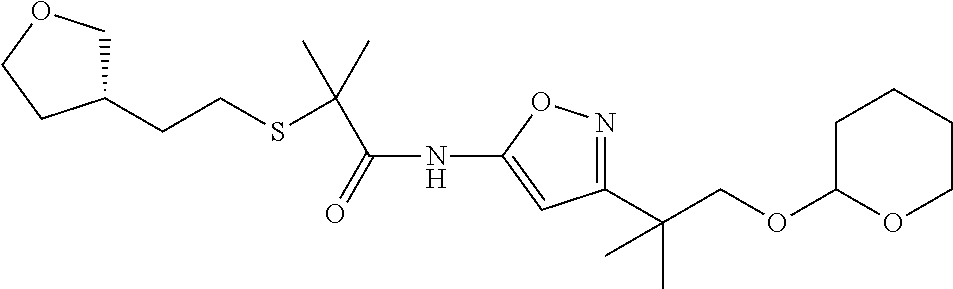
C1(CCSC(C)(C(=O)NC2=CC(C(COC3OCCCC3)(C)C)=NO2)C)COCC1
